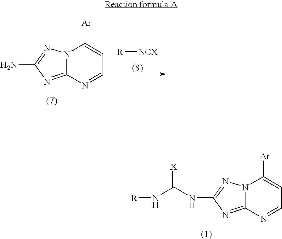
N12C(=NC(NC(N[R])=[X])=N1)N=CC=C2[Ar].N12C(=NC(N)=N1)N=CC=C2[Ar].[R][NCX]
